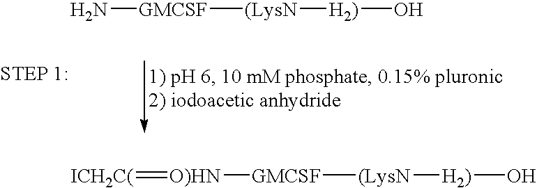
N[GMCSF][(LysN][H2)]O.[ICH2C(]=[O)HN][GMCSF][(LysN][H2)]O
